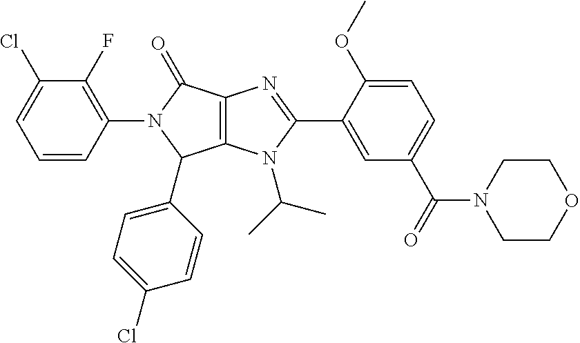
C12=C(N(C(C)C)C(C3=CC(C(N4CCOCC4)=O)=CC=C3OC)=N1)C(C1=CC=C(Cl)C=C1)N(C1=C(F)C(Cl)=CC=C1)C2=O
